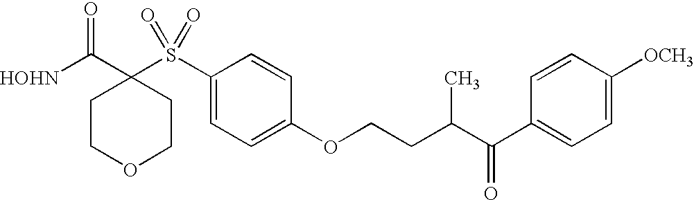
[HOHN]C(C1(S(C2=CC=C(OCCC(C(C3=CC=C([OCH3])C=C3)=O)C)C=C2)(=O)=O)CCOCC1)=O
